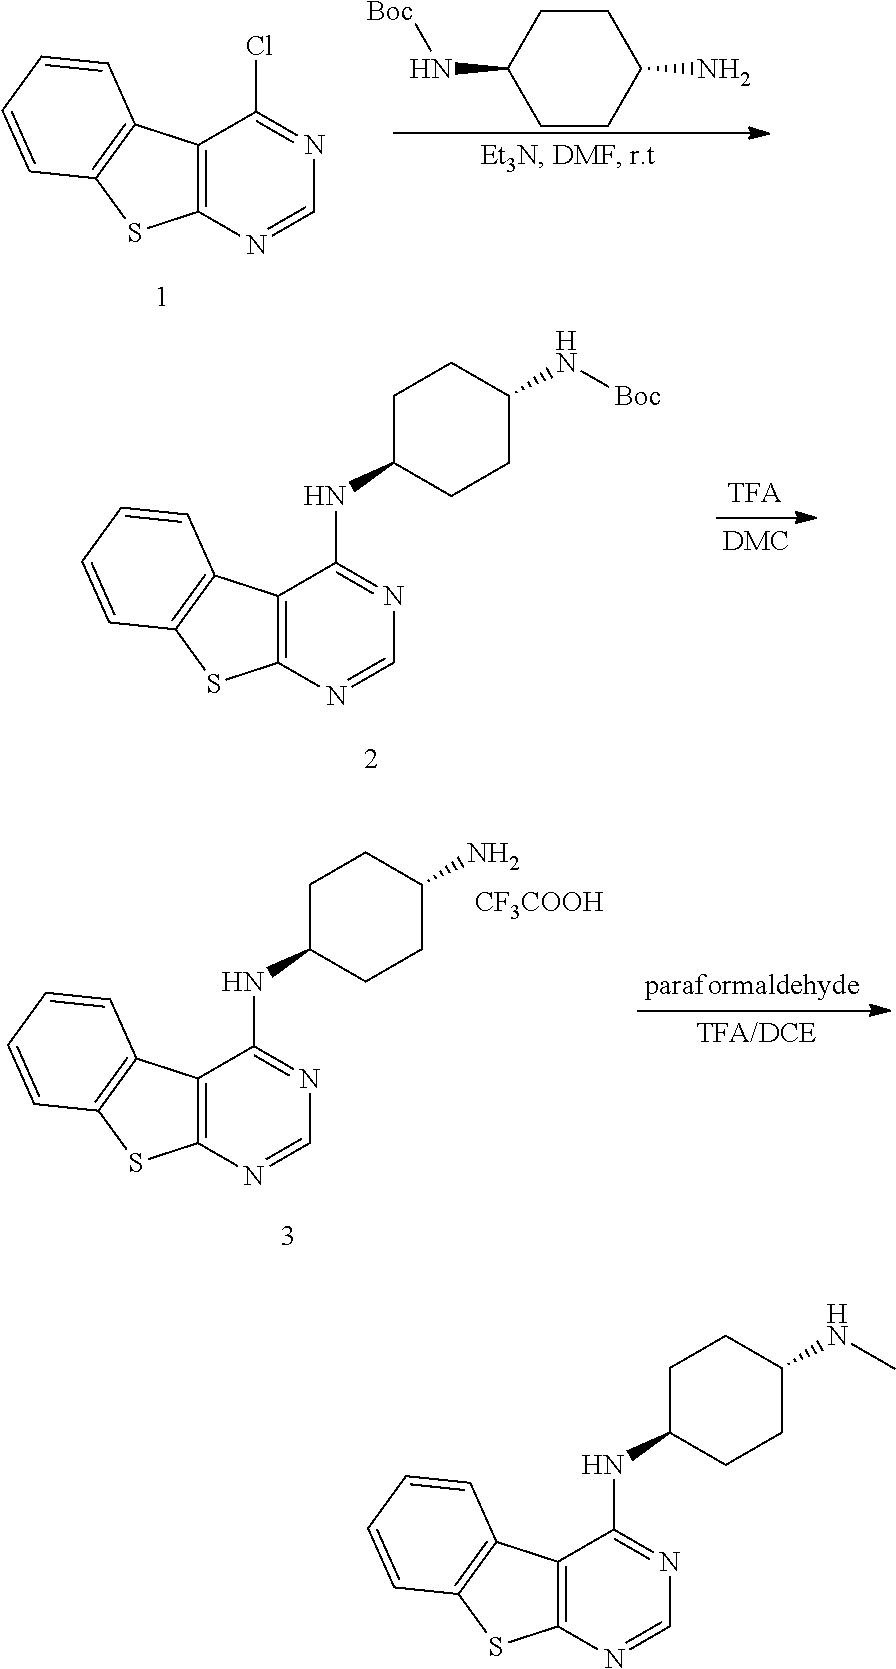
C12=C(N=CN=C1NC1CCC(NC)CC1)SC1=C2C=CC=C1.C1CC(N)CCC1N[Boc].C12=C(N=CN=C1Cl)SC1=C2C=CC=C1.C12=C(N=CN=C1NC1CCC(N[Boc])CC1)SC1=C2C=CC=C1.C12=C(N=CN=C1NC1CCC(N)CC1)SC1=C2C=CC=C1.[CF3COOH]
